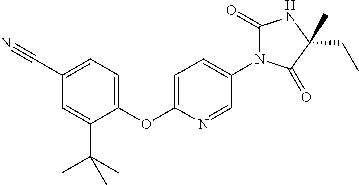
C1(OC2=CC=C(N3C(=O)NC(CC)(C)C3=O)C=N2)=CC=C(C#N)C=C1C(C)(C)C
